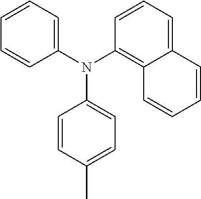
C1=CC=C(N(C2=C3C(=CC=C2)C=CC=C3)C2=CC=C(C)C=C2)C=C1
